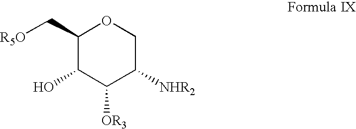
C1(C[R5O])C(O)C([OR3])C([NHR2])CO1
